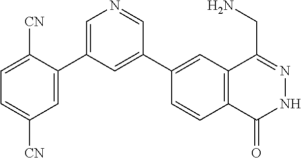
C1(C2=CC(C3=CC([CN])=CC=C3[CN])=CN=C2)=CC2=C(C=C1)C(=O)NN=C2CN
